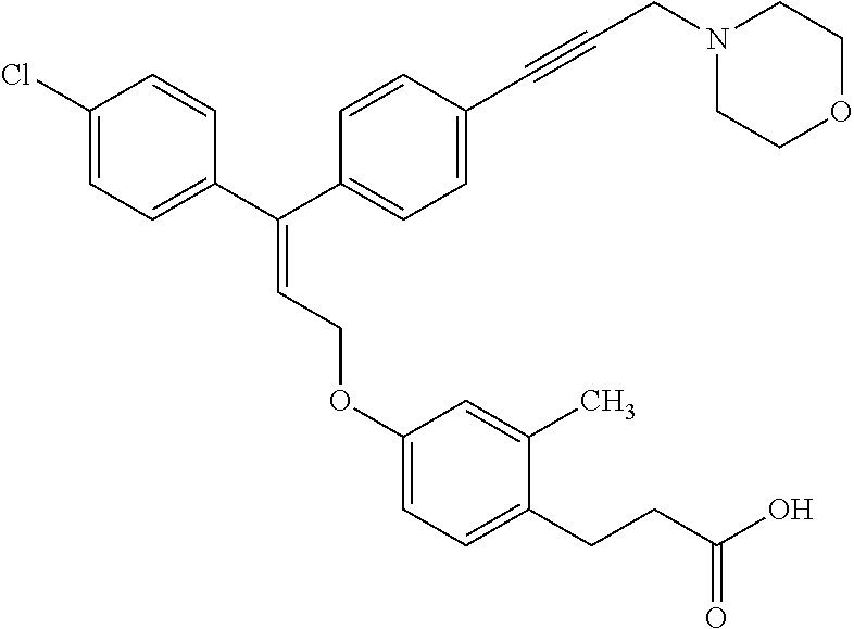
N1(CC#CC2=CC=C(C(C3=CC=C(Cl)C=C3)=CCOC3=CC=C(CCC(=O)O)C(C)=C3)C=C2)CCOCC1
